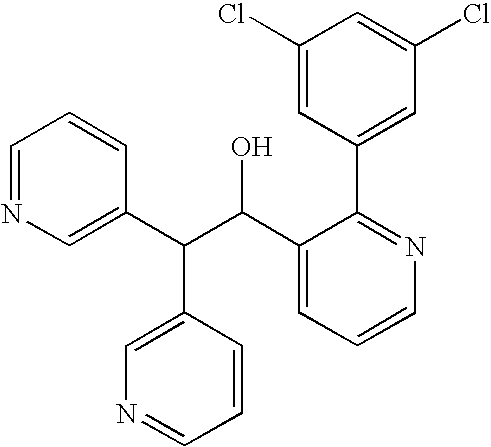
C1(Cl)=CC(C2=NC=CC=C2C(C(C2=CN=CC=C2)C2=CN=CC=C2)O)=CC(Cl)=C1
